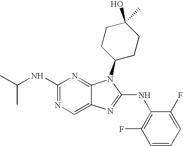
N1=C(NC(C)C)N=C2C(=C1)N=C(NC1=C(F)C=CC=C1F)N2C1CCC(O)(C)CC1
